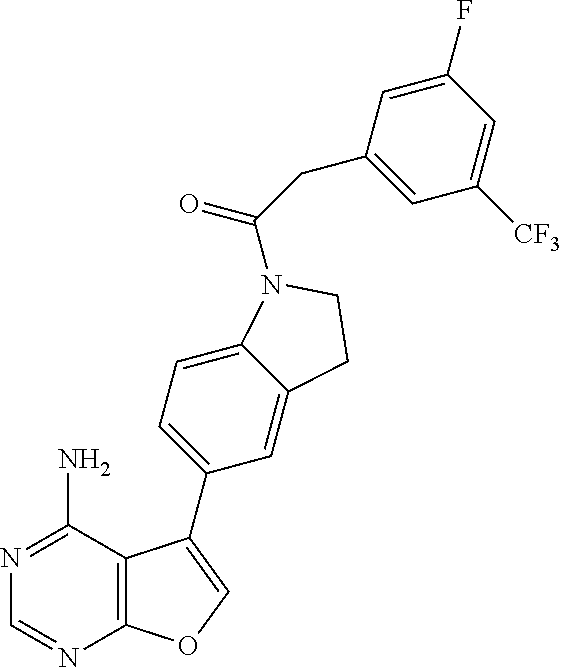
C12=CC(C3=COC4=C3C(N)=NC=N4)=CC=C1N(C(CC1=CC([CF3])=CC(F)=C1)=O)CC2
